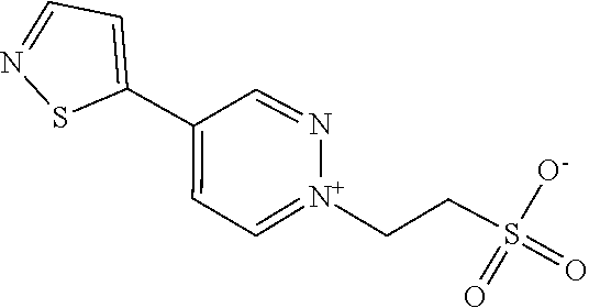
C1(C2=CC=NS2)=CC=[N+](CCS(=O)(=O)[O-])N=C1
